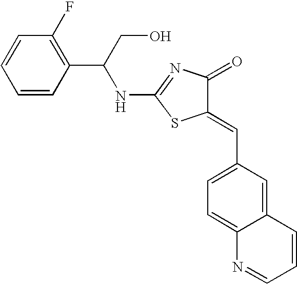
N(C1=NC(=O)C(=CC2=CC=C3C(=C2)C=CC=N3)S1)C(C1=C(F)C=CC=C1)CO
